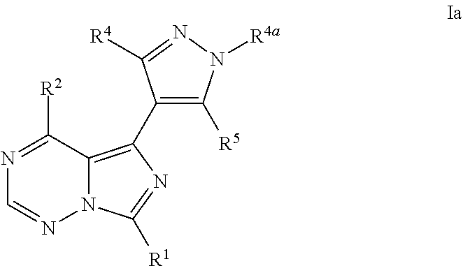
N1=C([R2])C2=C(C3=C([R5])N([R4a])N=C3[R4])N=C([R1])N2N=C1
